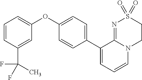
C1(C2=CC=CN3C2=NS(=O)(=O)CC3)=CC=C(OC2=CC=CC(C(F)(F)C)=C2)C=C1
